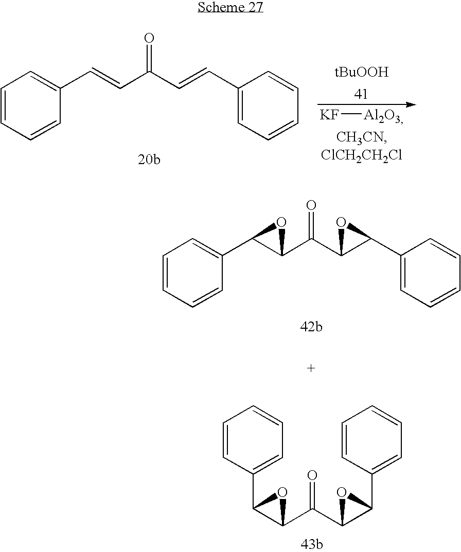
C1=CC=CC(C=CC(C=CC2=CC=CC=C2)=O)=C1.[KF][Al2O3].C1=CC=CC(C2C(C(C3C(C4=CC=CC=C4)O3)=O)O2)=C1.C1(C2=CC=CC=C2)C(C(C2C(C3=CC=CC=C3)O2)=O)O1
